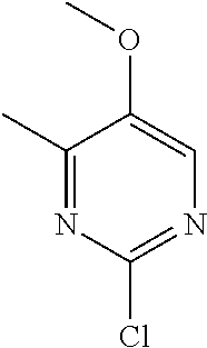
C1(C)=NC(Cl)=NC=C1OC
